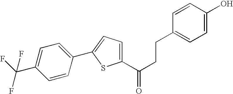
C1(C2=CC=C(C(CCC3=CC=C(O)C=C3)=O)S2)=CC=C(C(F)(F)F)C=C1
